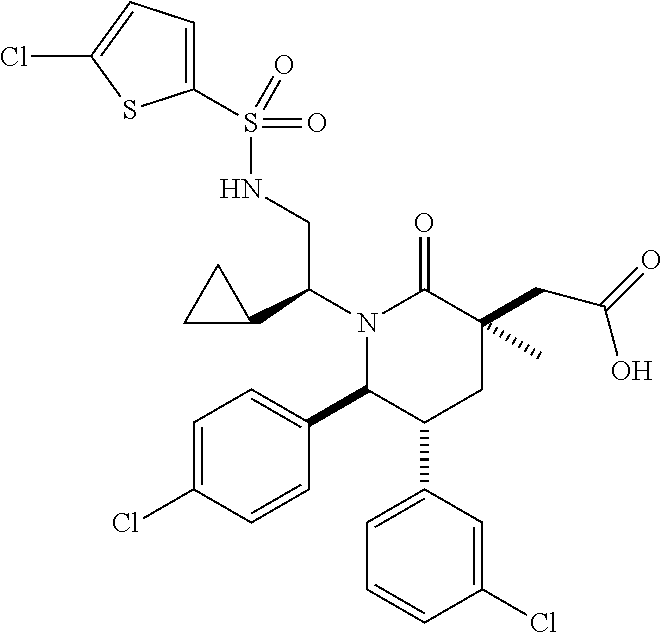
C1(S(=O)(=O)NCC(C2CC2)N2C(C3=CC=C(Cl)C=C3)C(C3=CC=CC(Cl)=C3)CC(C)(CC(=O)O)C2=O)=CC=C(Cl)S1
